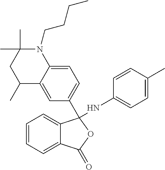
C1=C2C(=CC=C1C1(NC3=CC=C(C)C=C3)C3=CC=CC=C3C(=O)O1)N(CCCC)C(C)(C)CC2C
